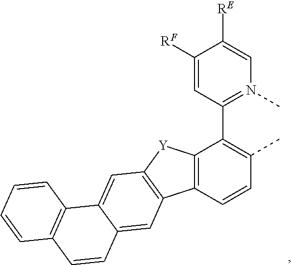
C12=C(C(C3=N(C)C=C([RE])C([RF])=C3)=C(C)C=C1)[Y]C1=C2C=C2C(=C1)C1=C(C=C2)C=CC=C1
